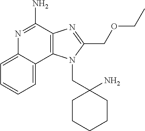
C1=CC=C2C(=C1)N=C(N)C1=C2N(CC2(N)CCCCC2)C(COCC)=N1
